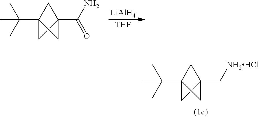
[THF].[LiAlH4].C12(C(C)(C)C)CC(C(N)=O)(C1)C2.C12(C(C)(C)C)CC(C[NH2HCl])(C1)C2
